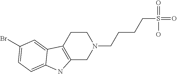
S(=O)(=O)(O)CCCCN1CCC2=C(C1)NC1=CC=C(Br)C=C21
